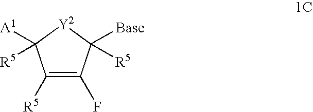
C1([R5])=C(F)C([R5])([Base])[Y2]C1([A1])[R5]
